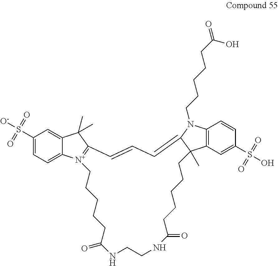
C1(S([O-])(=O)=O)=CC=C2C(=C1)C(C)(C)C1=[N+]2CCCCCC(=O)NCCNC(=O)CCCCCC2(C)C3=C(C=CC(S(O)(=O)=O)=C3)N(CCCCCC(=O)O)C2=CC=C1
